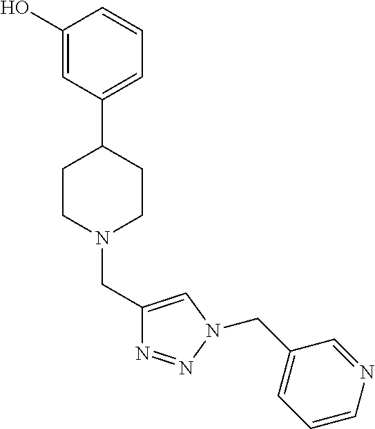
C1(O)=CC(C2CCN(CC3=CN(CC4=CC=CN=C4)N=N3)CC2)=CC=C1
